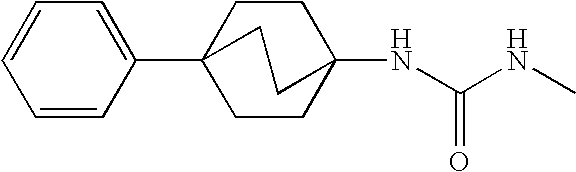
C12(NC(NC)=O)CCC(C3=CC=CC=C3)(CC1)CC2
